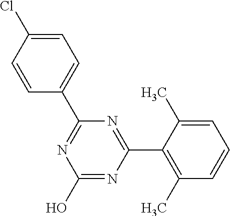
N1=C(C2=CC=C(Cl)C=C2)N=C(C2=C(C)C=CC=C2C)N=C1O
